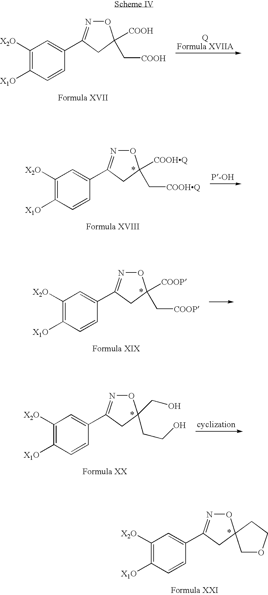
C1([X2O])=C([X1O])C=CC(C2=NOC([COOH])(C[COOH])C2)=C1.C1([X2O])=C([X1O])C=CC(C2=NOC([COOP])(C[COOP])C2)=C1.C1([X2O])=C([X1O])C=CC(C2=NOC(CCO)(CO)C2)=C1.C1([X2O])=C([X1O])C=CC(C2=NOC3(C2)COCC3)=C1.C1([X2O])=C([X1O])C=CC(C2=NOC([COOHQ])(C[COOHQ])C2)=C1
